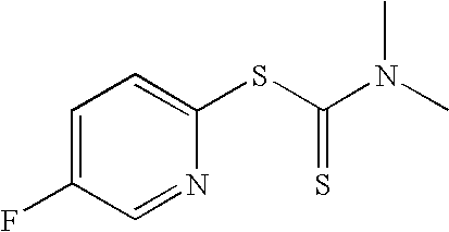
C1=C(F)C=NC(SC(N(C)C)=S)=C1
